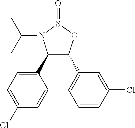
C1(C2C(C3=CC=CC(Cl)=C3)OS(=O)N2C(C)C)=CC=C(Cl)C=C1
